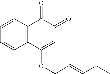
C1=CC=CC2=C1C(=O)C(=O)C=C2OCC=CCC
